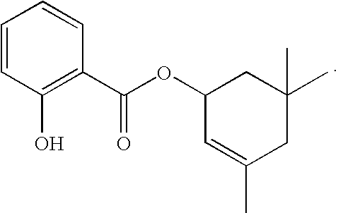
C1=CC(O)=C(C(OC2C=C(C)CC(C)(C)C2)=O)C=C1
